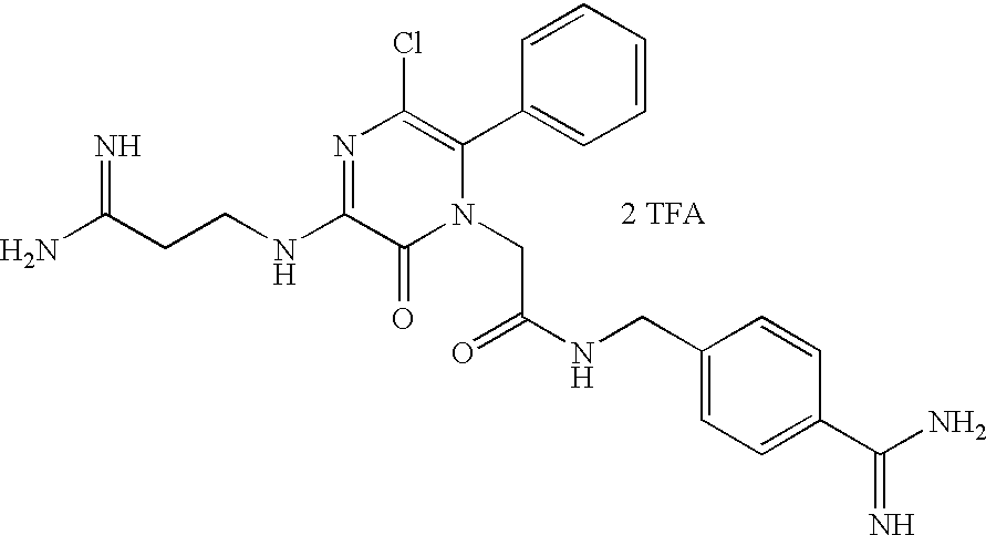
[2 TFA].C(CCNC1=NC(Cl)=C(C2=CC=CC=C2)N(CC(NCC2=CC=C(C(N)=N)C=C2)=O)C1=O)(N)=N
